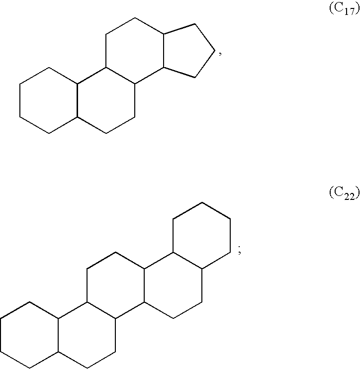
C1CCC2C(C1)C1C(CC2)C2C(CC1)CCC2.C1C2C(C3C(C1)C1C(CC3)CCCC1)CCC1C2CCCC1
